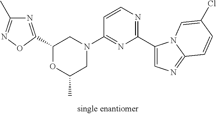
N1=C(C2OC(C)CN(C3=NC(C4=CN=C5N4C=C(Cl)C=C5)=NC=C3)C2)ON=C1C
